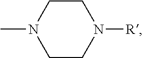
CN1CCN([R])CC1
